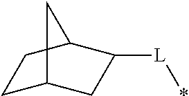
C1C2CC([L]*)C(C1)C2
